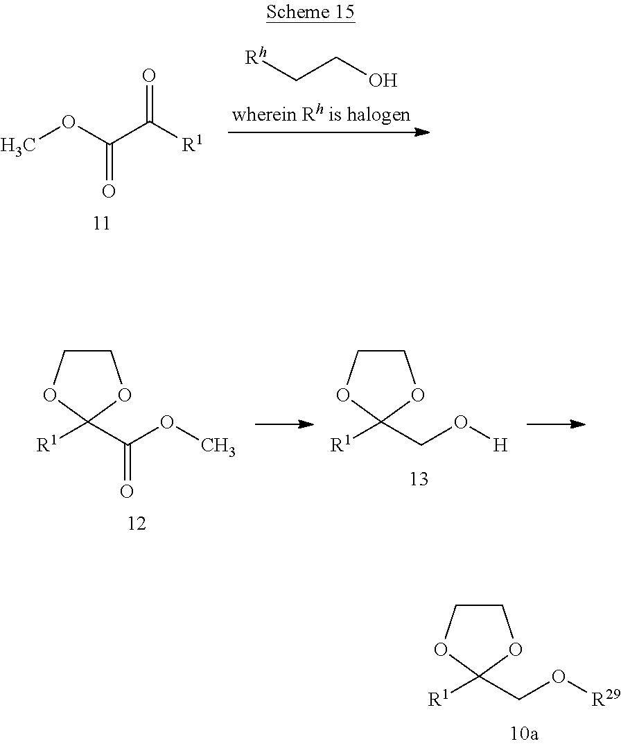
COC(C([R1])=O)=O.C(CO)[Rh].COC(C1([R1])OCCO1)=O.[H]OCC1([R1])OCCO1.[R29]OCC1([R1])OCCO1
